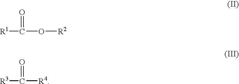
C([R1])(=O)O[R2].C([R3])(=O)[R4]
